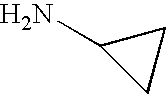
NC1CC1
